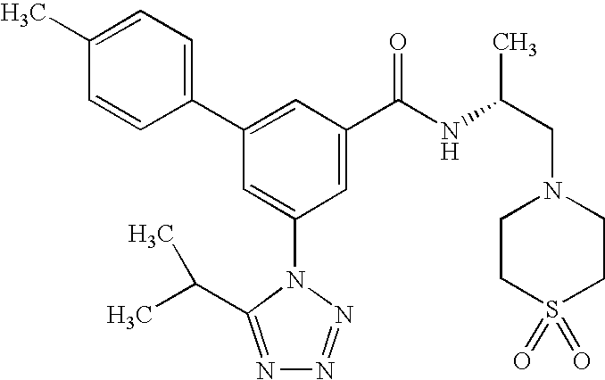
C1(C2=CC(C(NC(CN3CCS(=O)(=O)CC3)C)=O)=CC(N3C(C(C)C)=NN=N3)=C2)=CC=C(C)C=C1
